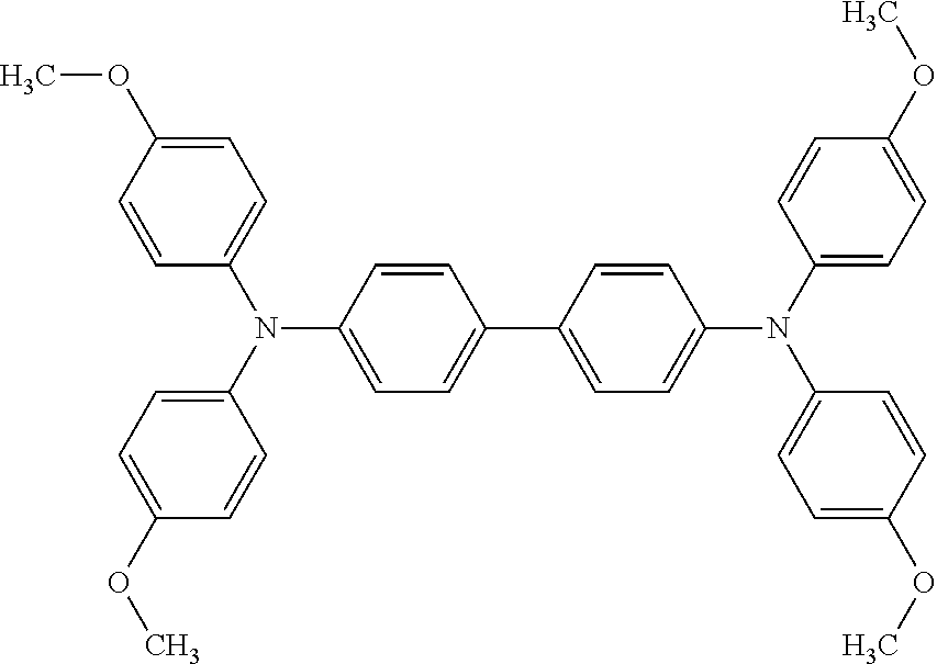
COC1=CC=C(N(C2=CC=C(OC)C=C2)C2=CC=C(C3=CC=C(N(C4=CC=C(OC)C=C4)C4=CC=C(OC)C=C4)C=C3)C=C2)C=C1
